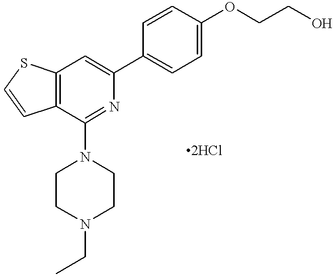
C12=C(C=C(C3=CC=C(OCCO)C=C3)N=C1N1CCN(CC)CC1)SC=C2
